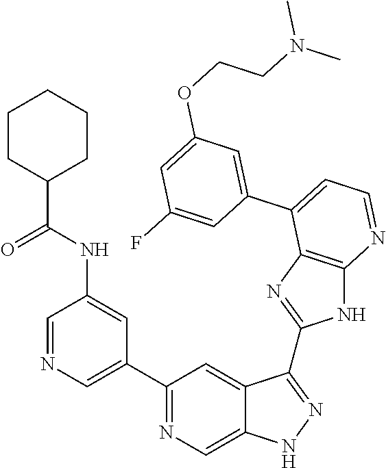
C1(C2=NC=C3C(=C2)C(C2=NC4=C(N2)N=CC=C4C2=CC(OCCN(C)C)=CC(F)=C2)=NN3)=CN=CC(NC(=O)C2CCCCC2)=C1
